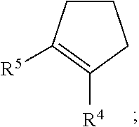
C1CC([R5])=C([R4])C1
